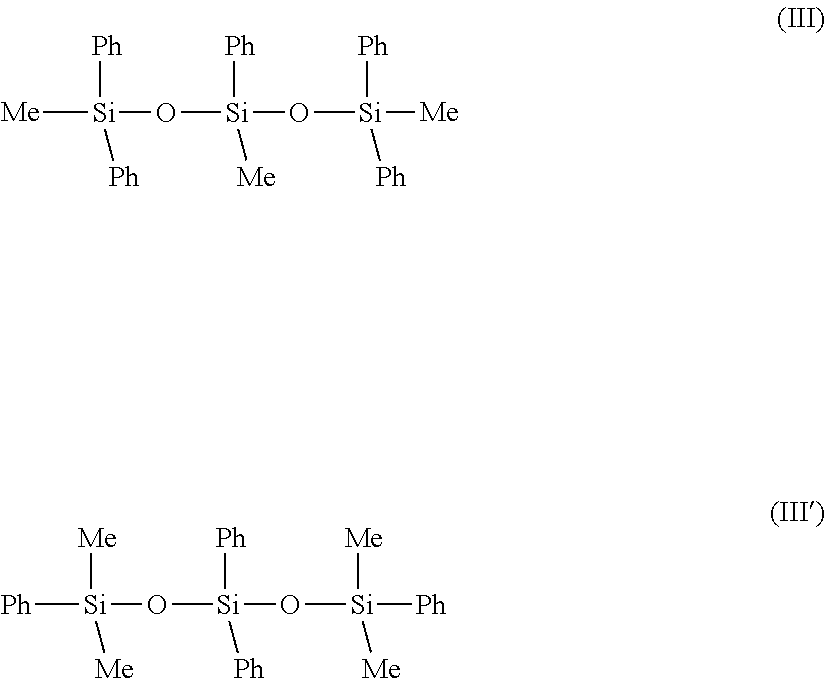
[Me][Si](O[Si]([Ph])([Me])O[Si]([Me])([Ph])[Ph])([Ph])[Ph].[Ph][Si](O[Si]([Ph])([Ph])O[Si]([Ph])([Me])[Me])([Me])[Me]
